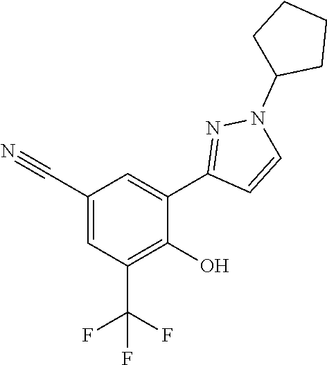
C1=C(C#N)C=C(C2=NN(C3CCCC3)C=C2)C(O)=C1C(F)(F)F
